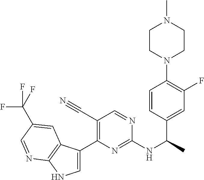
C1=C(C2=C(C#N)C=NC(NC(C)C3=CC(F)=C(N4CCN(C)CC4)C=C3)=N2)C2=C(N1)N=CC(C(F)(F)F)=C2
